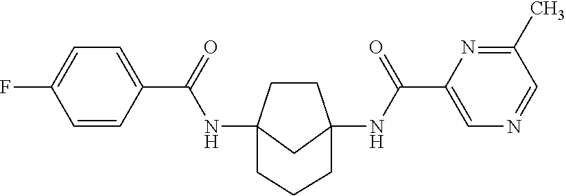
C1CC2(NC(C3=CC=C(F)C=C3)=O)CC1(NC(C1=CN=CC(C)=N1)=O)CCC2
